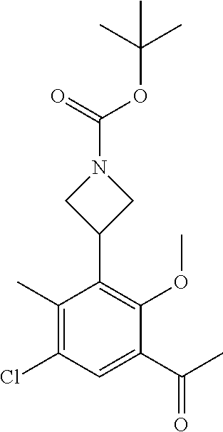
C(N1CC(C2=C(OC)C(C(C)=O)=CC(Cl)=C2C)C1)(=O)OC(C)(C)C
